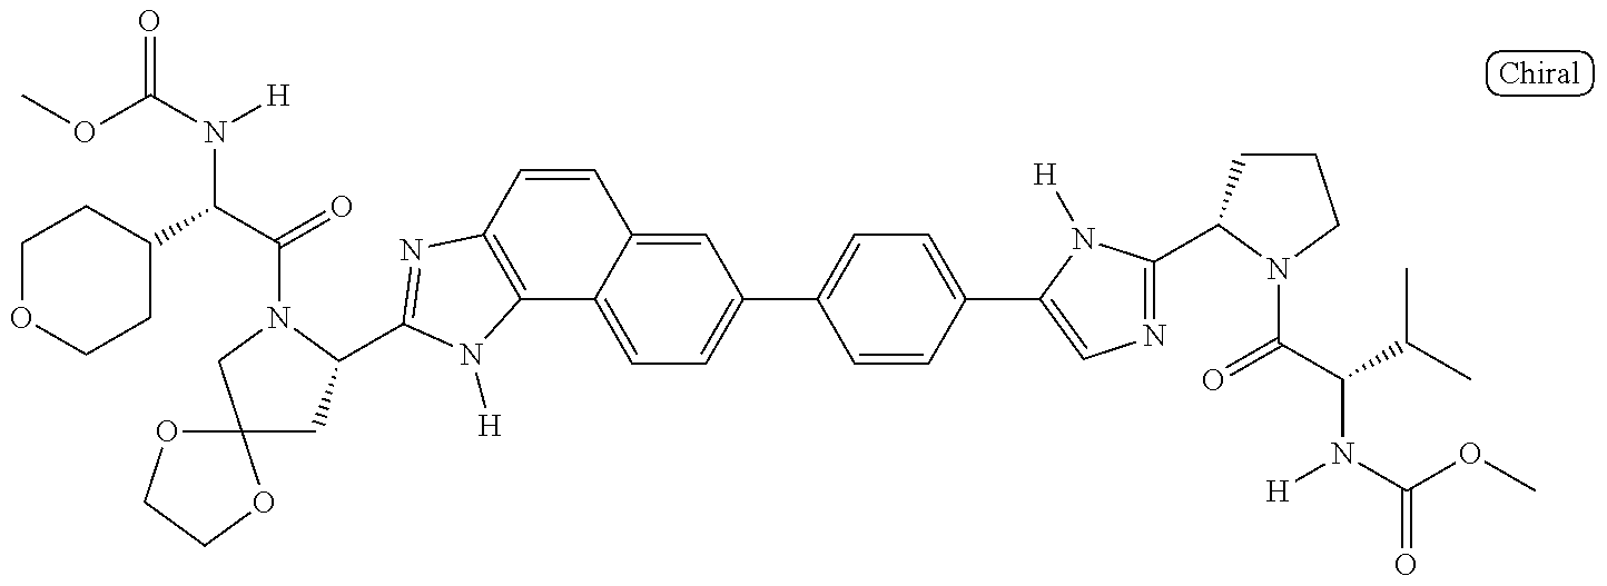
C12(CC(C3=NC4=C(C5=CC=C(C6=CC=C(C7=CN=C(C8CCCN8C(C(C(C)C)N(C(OC)=O)[H])=O)N7[H])C=C6)C=C5C=C4)N3[H])N(C(C(C3CCOCC3)N(C(OC)=O)[H])=O)C1)OCCO2
